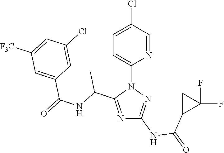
N1=C(C(NC(=O)C2=CC([F3C])=CC(Cl)=C2)C)N(C2=CC=C(Cl)C=N2)N=C1NC(=O)C1C(F)(F)C1
